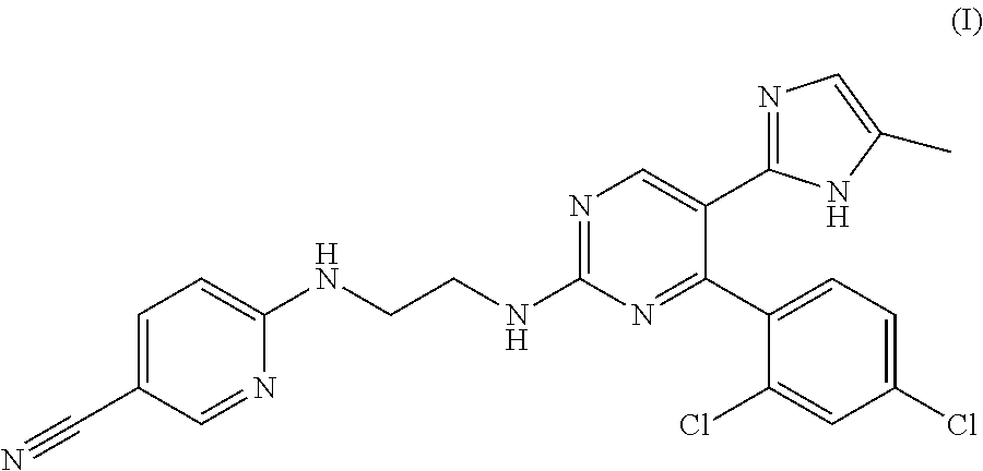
C1=C(C#N)C=NC(NCCNC2=NC=C(C3=NC=C(C)N3)C(C3=CC=C(Cl)C=C3Cl)=N2)=C1
